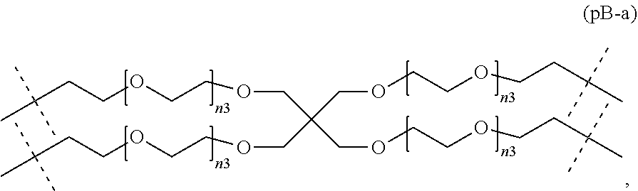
CC(C)(C)CCOCCOCC(COCCOCCC(C)(C)C)(COCCOCCC(C)(C)C)COCCOCCC(C)(C)C
